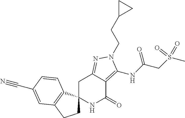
C1C2(C3=C(C1)C=C(C#N)C=C3)NC(=O)C1=C(NC(CS(=O)(=O)C)=O)N(CCC3CC3)N=C1C2
